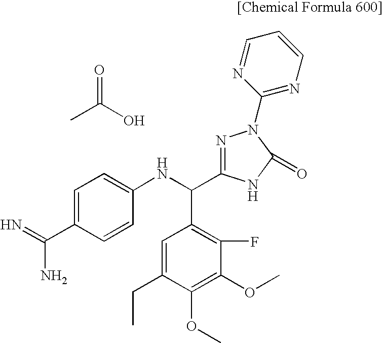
C1=C(C(=N)N)C=CC(NC(C2=C(F)C(OC)=C(OC)C(CC)=C2)C2=NN(C3=NC=CC=N3)C(=O)N2)=C1.C(O)(=O)C
